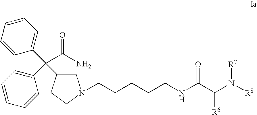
C1C(C(C2=CC=CC=C2)(C2=CC=CC=C2)C(N)=O)CCN1CCCCCNC(C(N([R8])[R7])[R6])=O
